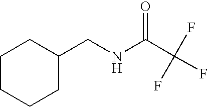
C1CCCC(CNC(C(F)(F)F)=O)C1
